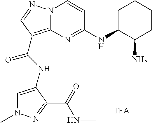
N1(C)C=C(NC(=O)C2=C3N(C=CC(NC4C(N)CCCC4)=N3)N=C2)C(C(=O)NC)=N1
